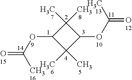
C1(C)(C)C(OC(=O)C)C(C)(C)C1OC(=O)C
